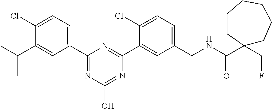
C1(C2=NC(O)=NC(C3=CC(CNC(C4(CF)CCCCCC4)=O)=CC=C3Cl)=N2)=CC=C(Cl)C(C(C)C)=C1
